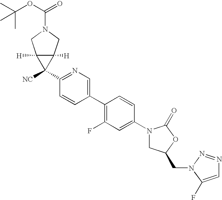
C1(N2CC(CN3N=NC=C3F)OC2=O)=CC(F)=C(C2=CN=C(C3([NC])C4([H])C3([H])CN(C(OC(C)(C)C)=O)C4)C=C2)C=C1
